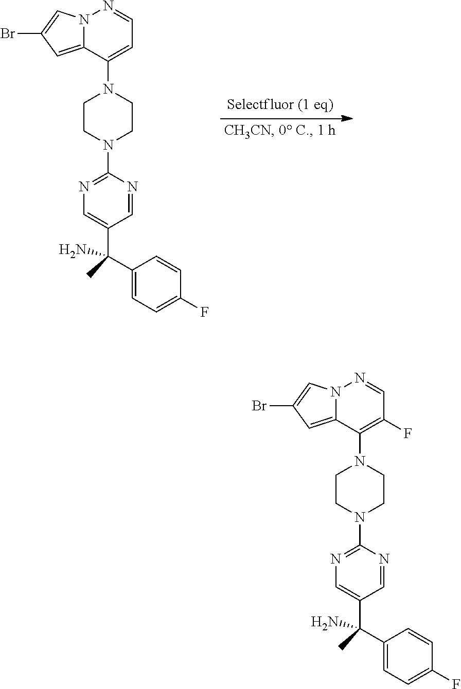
C1CN(C2=NC=C(C(C)(C3=CC=C(F)C=C3)N)C=N2)CCN1C1=CC=NN2C1=CC(Br)=C2.C1CN(C2=NC=C(C(C)(C3=CC=C(F)C=C3)N)C=N2)CCN1C1=C(F)C=NN2C1=CC(Br)=C2
